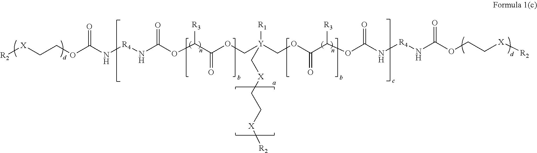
[R2][X]CCOC(N[R4]NC(OC(C(OC[Y](COC(C(OC(N[R4]NC(OCC[X][R2])=O)=O)[R3])=O)([R1])C[X]CC[X][R2])=O)[R3])=O)=O
